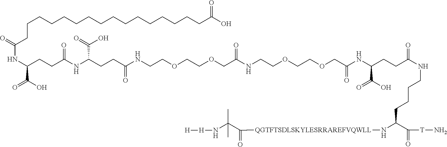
C(C(=O)NC(CCC(NC(CCC(NCCOCCOCC(NCCOCCOCC(NC(CCC(NCCCCC(N[QGTFTSDLSKYLESRRAREFVQWLL]C(=O)C(N[H][H])(C)C)C(=O)[T]N)=O)C(O)=O)=O)=O)=O)C(=O)O)=O)C(O)=O)CCCCCCCCCCCCCCCC(O)=O
